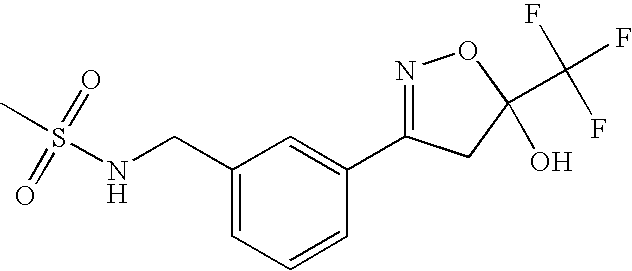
CS(NCC1=CC=CC(C2=NOC(C(F)(F)F)(O)C2)=C1)(=O)=O
